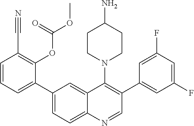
C1(C2=CC=C3C(=C2)C(N2CCC(N)CC2)=C(C2=CC(F)=CC(F)=C2)C=N3)=CC=CC(C#N)=C1OC(OC)=O
